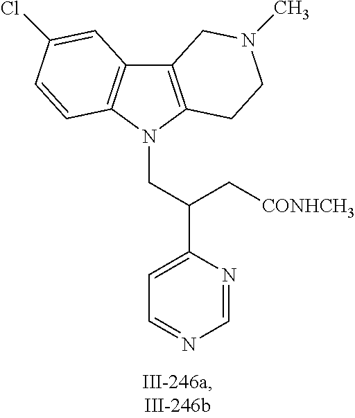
C12=C(N(CC(C3=CC=NC=N3)C[CONHCH3])C3=C1C=C(Cl)C=C3)CCN(C)C2
